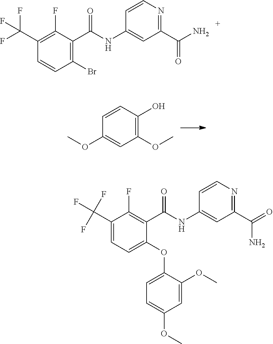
COC1=CC(OC)=C(O)C=C1.C1=CC(Br)=C(C(=O)NC2=CC(C(N)=O)=NC=C2)C(F)=C1C(F)(F)F.C1=C(C(F)(F)F)C(F)=C(C(=O)NC2=CC(C(=O)N)=NC=C2)C(OC2=CC=C(OC)C=C2OC)=C1
